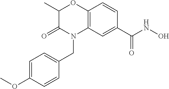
C1(C)C(=O)N(CC2=CC=C(OC)C=C2)C2=C(O1)C=CC(C(NO)=O)=C2
